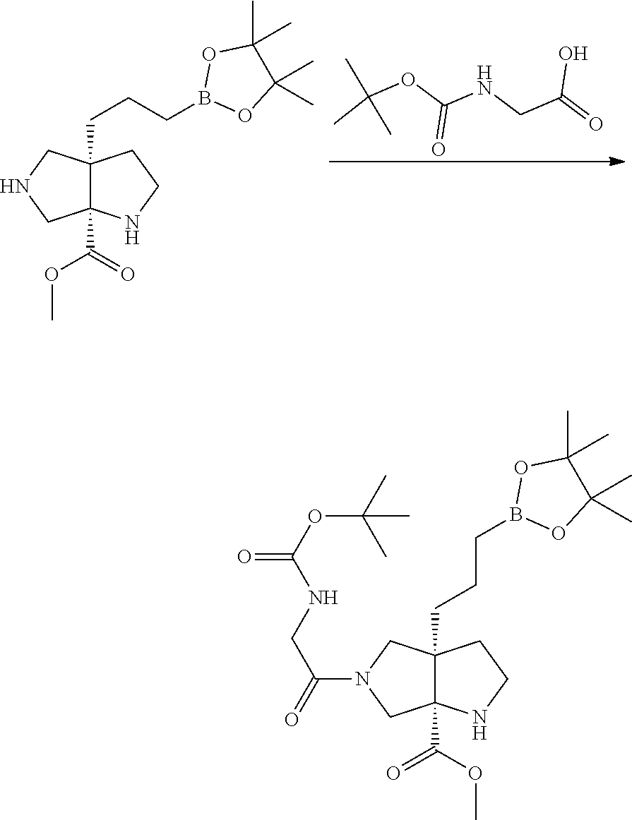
O=C(CNC(OC(C)(C)C)=O)O.N1CC2(C(=O)OC)C(CCCB3OC(C)(C)C(C)(C)O3)(C1)CCN2.N1(C(=O)CNC(OC(C)(C)C)=O)CC2(C(OC)=O)C(CCCB3OC(C)(C)C(C)(C)O3)(C1)CCN2
